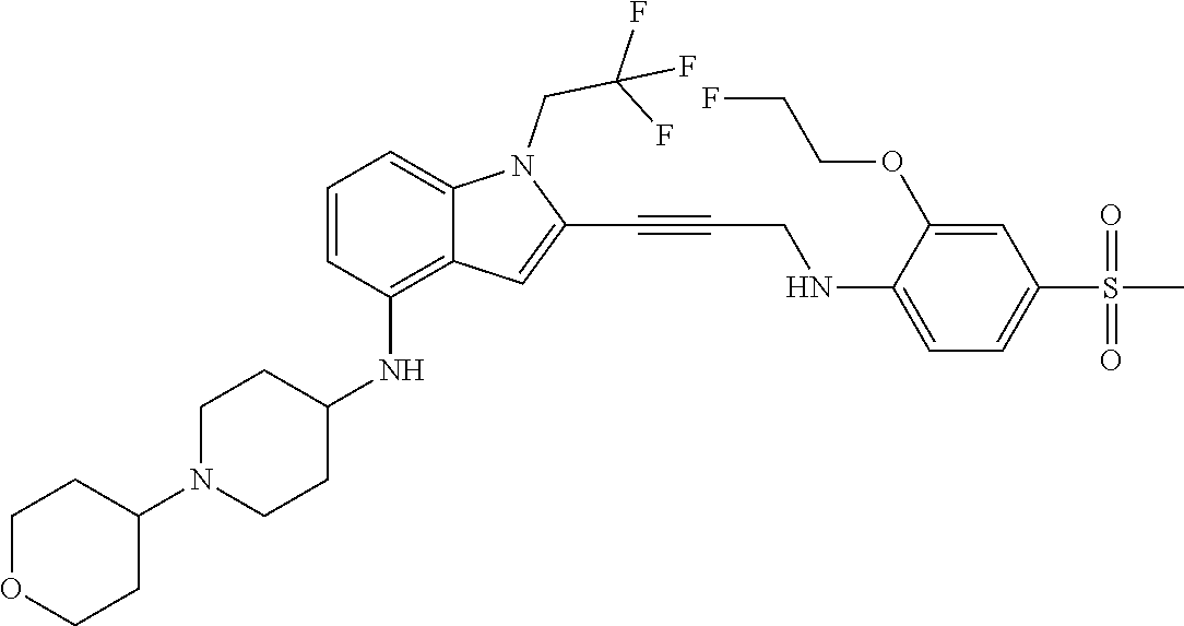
C(C#CC1=CC2=C(NC3CCN(C4CCOCC4)CC3)C=CC=C2N1CC(F)(F)F)NC1=CC=C(S(C)(=O)=O)C=C1OCCF
